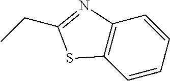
C1=CC=CC2=C1SC(CC)=N2
